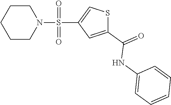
C1CCCCN1S(=O)(=O)C1=CSC(C(NC2=CC=CC=C2)=O)=C1
